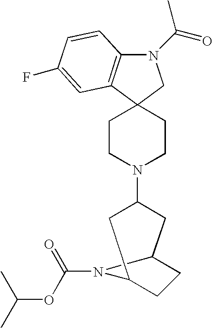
N1(C(C)=O)C2=C(C3(C1)CCN(C1CC4CCC(C1)N4C(=O)OC(C)C)CC3)C=C(F)C=C2
